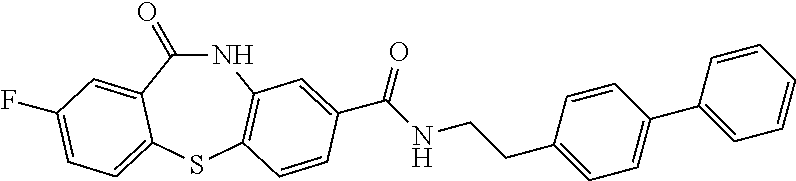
C1(=O)NC2=C(SC3=CC=C(F)C=C13)C=CC(C(NCCC1=CC=C(C3=CC=CC=C3)C=C1)=O)=C2
